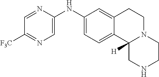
C1=NC(NC2=CC=C3C(=C2)CCN2C3([H])CNCC2)=CN=C1[F3C]
